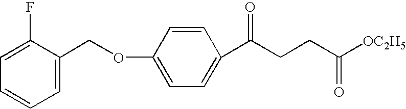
C1=CC=C(COC2=CC=C(C(CCC([OC2H5])=O)=O)C=C2)C(F)=C1
